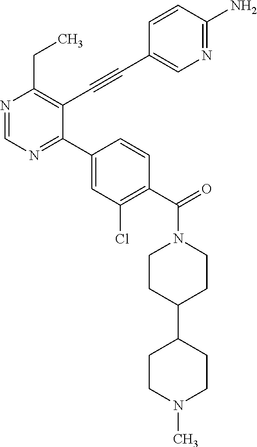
N1=CN=C(C2=CC(Cl)=C(C(=O)N3CCC(C4CCN(C)CC4)CC3)C=C2)C(C#CC2=CN=C(N)C=C2)=C1CC
